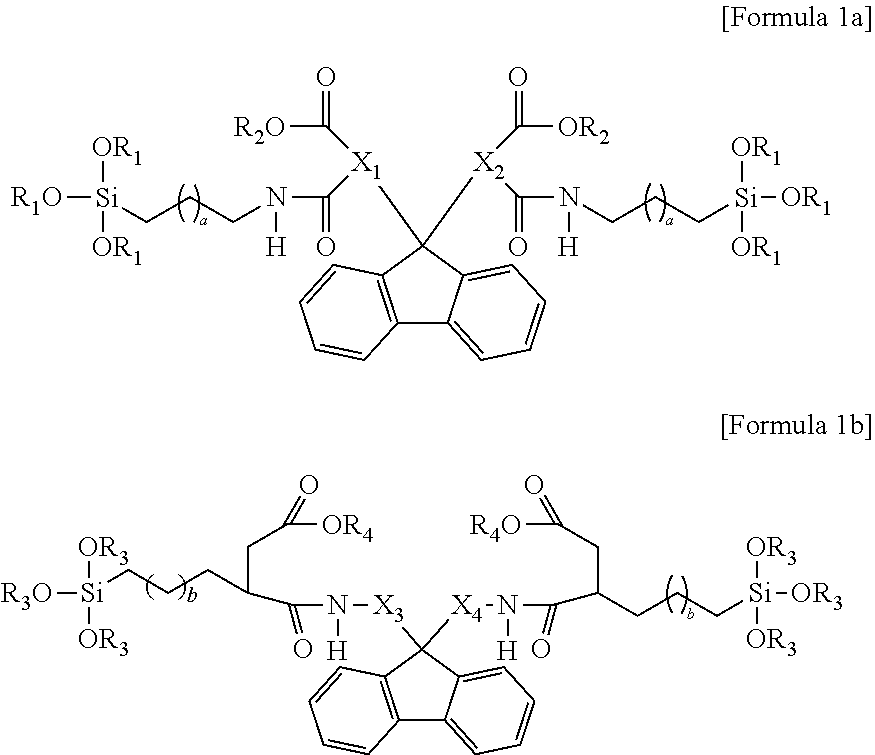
[R1O][Si]([OR1])([OR1])CCCN([H])C([X1](C([R2O])=O)C1([X2](C(N(CCC[Si]([OR1])([OR1])[OR1])[H])=O)C([OR2])=O)C2=C(C3=CC=CC=C31)C=CC=C2)=O.[R3O][Si]([OR3])([OR3])CCCC(CC([OR4])=O)C(N([H])[X3]C1([X4]N(C(=O)C(CC([R4O])=O)CCC[Si]([OR3])([OR3])[OR3])[H])C2=CC=CC=C2C2=C1C=CC=C2)=O
